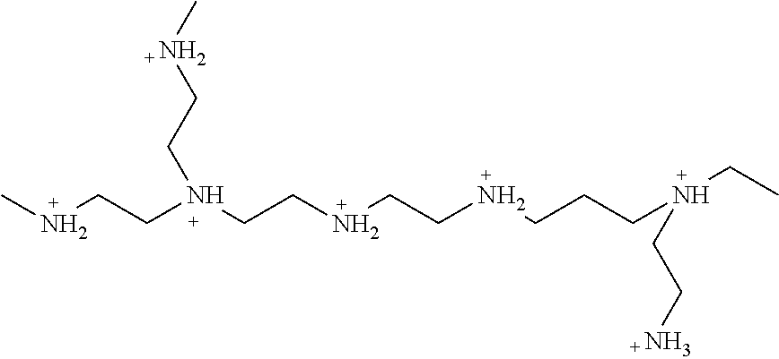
N(CCN(CCNCCNCCCN(CC)CCN)CCNC)C
